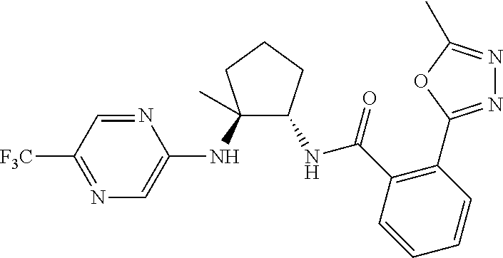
C1(NC2=CN=C([F3C])C=N2)(C)C(NC(C2=C(C3=NN=C(C)O3)C=CC=C2)=O)CCC1
